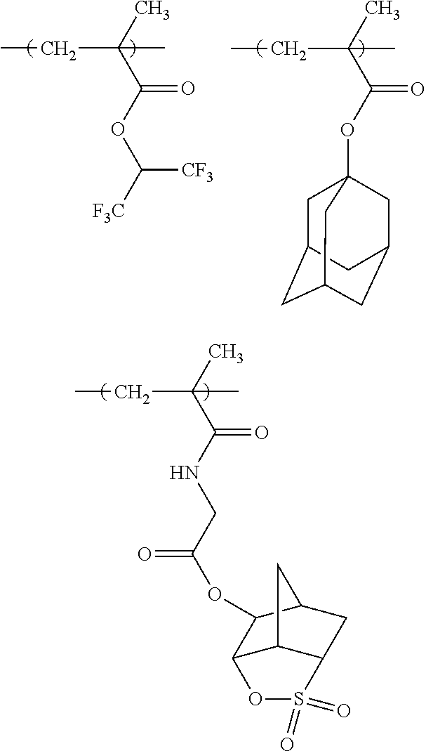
CC(C(NCC(OC1C2C3C(CC1C3)S(=O)(=O)O2)=O)=O)(C)CC.CC(C(OC([F3C])[CF3])=O)(C)CC.CC(C(OC12CC3CC(CC(C1)C3)C2)=O)(C)CC
